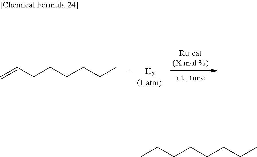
C=CCCCCCC.[H2].CCCCCCCC
